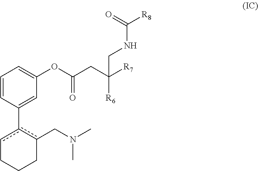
C1=CC(c2cCCCc2CN(C)C)=CC(OC(CC([R7])([R6])CNC([R8])=O)=O)=C1
